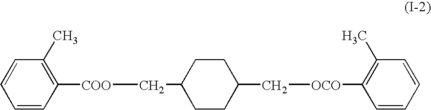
C1=CC=CC([COO]CC2CCC(C[OCO]C3=C(C)C=CC=C3)CC2)=C1C
